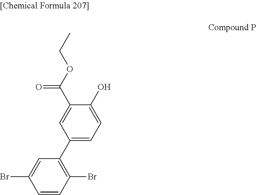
C1=CC(Br)=C(C2=CC=C(O)C(C(OCC)=O)=C2)C=C1Br
